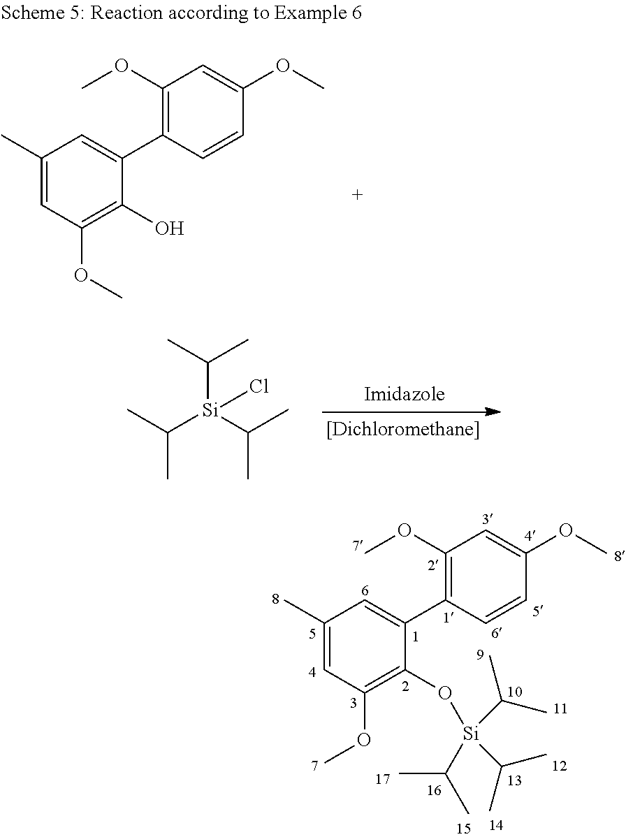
C1(C)=CC(OC)=C(O)C(C2=C(OC)C=C(OC)C=C2)=C1.C([Si](C(C)C)(C(C)C)Cl)(C)C.C1(C)=CC(OC)=C(O[Si](C(C)C)(C(C)C)C(C)C)C(C2=C(OC)C=C(OC)C=C2)=C1
